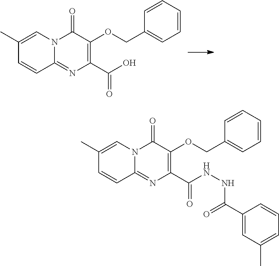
N12C(=NC(C(O)=O)=C(OCC3=CC=CC=C3)C1=O)C=CC(C)=C2.N12C(=NC(C(NNC(C3=CC(C)=CC=C3)=O)=O)=C(OCC3=CC=CC=C3)C1=O)C=CC(C)=C2
